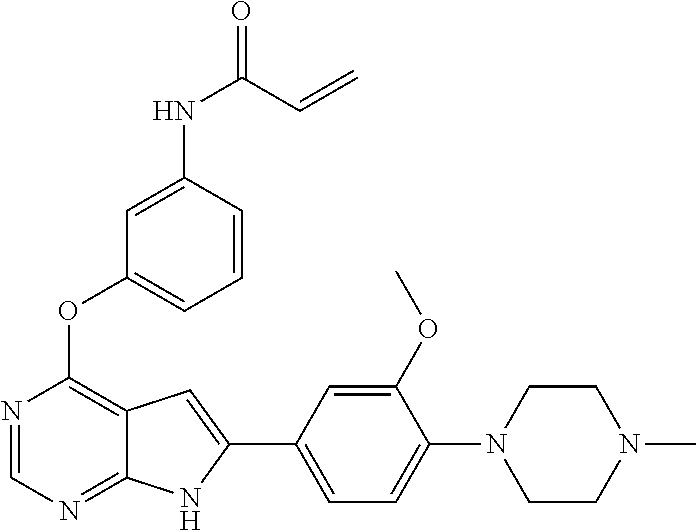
C1CN(C)CCN1C1=CC=C(C2=CC3=C(OC4=CC=CC(NC(C=C)=O)=C4)N=CN=C3N2)C=C1OC
